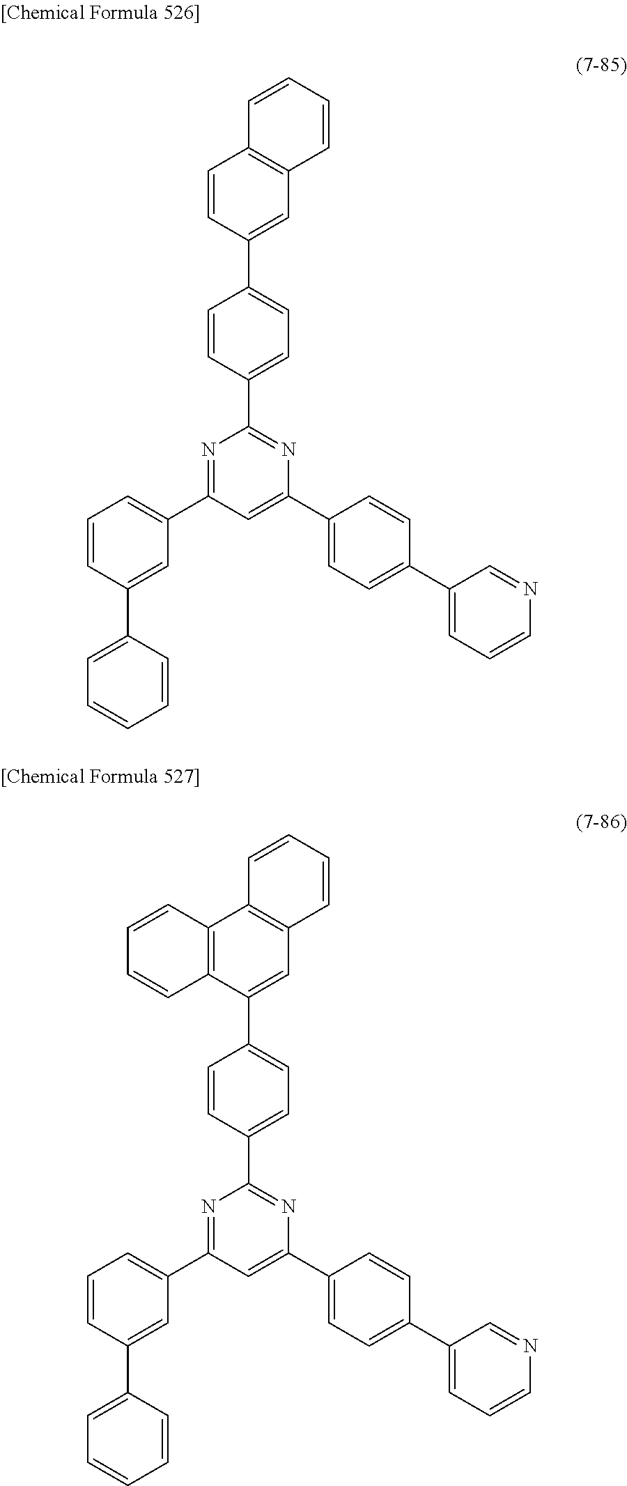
N1=C(C2=CC=CC(C3=CC=CC=C3)=C2)C=C(C2=CC=C(C3=CC=CN=C3)C=C2)N=C1C1=CC=C(C2=CC3=C(C=C2)C=CC=C3)C=C1.N1=C(C2=CC=CC(C3=CC=CC=C3)=C2)C=C(C2=CC=C(C3=CC=CN=C3)C=C2)N=C1C1=CC=C(C2=CC3=C(C4=C2C=CC=C4)C=CC=C3)C=C1
